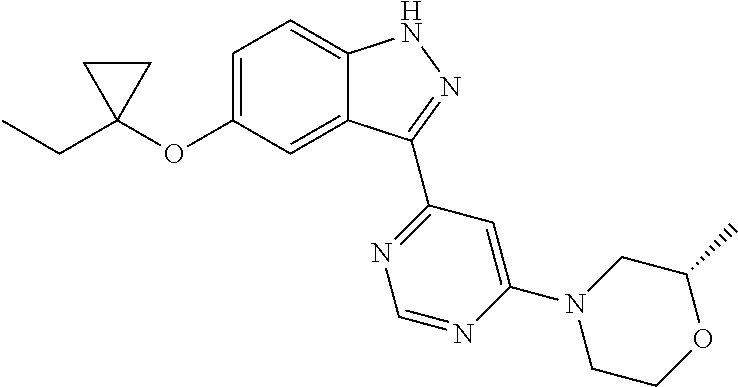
CCC1(OC2=CC=C3C(=C2)C(C2=NC=NC(N4CCOC(C)C4)=C2)=NN3)CC1
